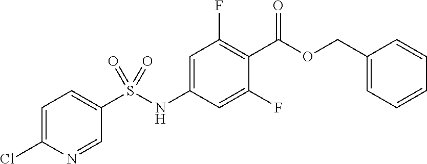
C1=C(Cl)N=CC(S(NC2=CC(F)=C(C(OCC3=CC=CC=C3)=O)C(F)=C2)(=O)=O)=C1
